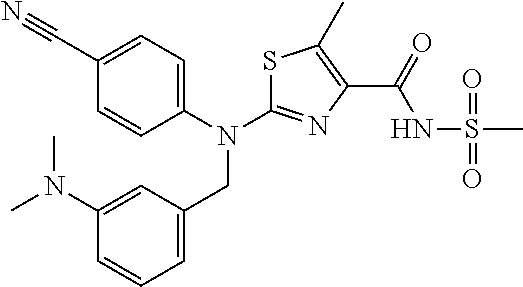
C1(C#N)=CC=C(N(C2=NC(C(NS(C)(=O)=O)=O)=C(C)S2)CC2=CC=CC(N(C)C)=C2)C=C1
